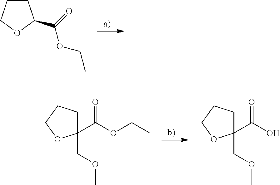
C1CCOC1C(=O)OCC.C1(C(OCC)=O)(COC)CCCO1.C1(C(O)=O)(COC)CCCO1
